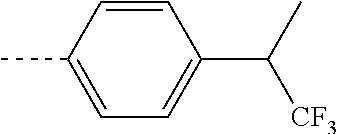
C1=CC(C)=CC=C1C(C)[CF3]
